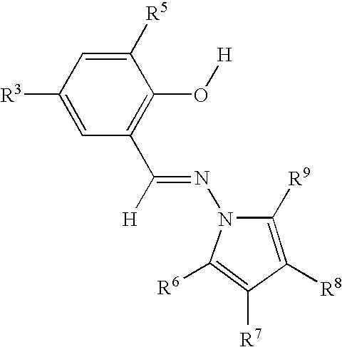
C1(C(=NN2C([R6])=C([R7])C([R8])=C2[R9])[H])=C(O[H])C([R5])=CC([R3])=C1
